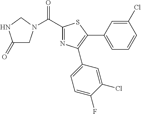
C1(=O)CN(C(C2=NC(C3=CC=C(F)C(Cl)=C3)=C(C3=CC=CC(Cl)=C3)S2)=O)CN1
